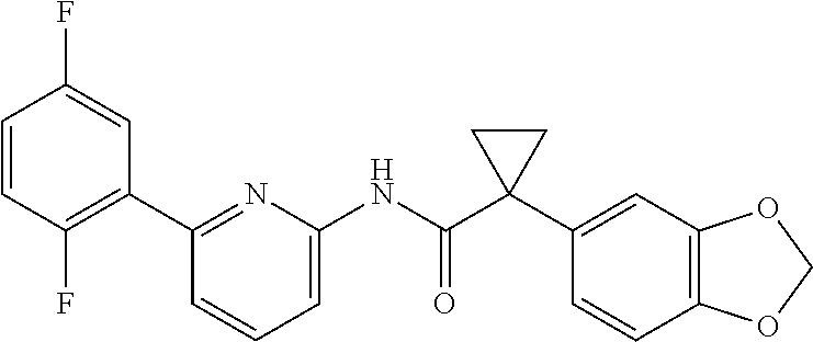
C1(C2=C(F)C=CC(F)=C2)=NC(NC(C2(C3=CC4=C(C=C3)OCO4)CC2)=O)=CC=C1
